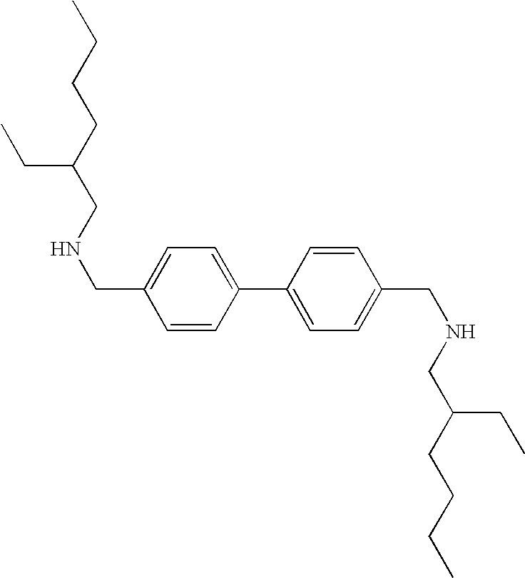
C1=CC(C2=CC=C(CNCC(CC)CCCC)C=C2)=CC=C1CNCC(CCCC)CC
